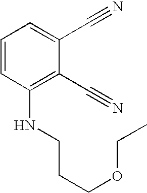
N(C1=C(C#N)C(C#N)=CC=C1)CCCOCC
